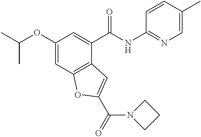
C1(OC(C)C)=CC2=C(C(C(NC3=NC=C(C)C=C3)=O)=C1)C=C(C(=O)N1CCC1)O2
